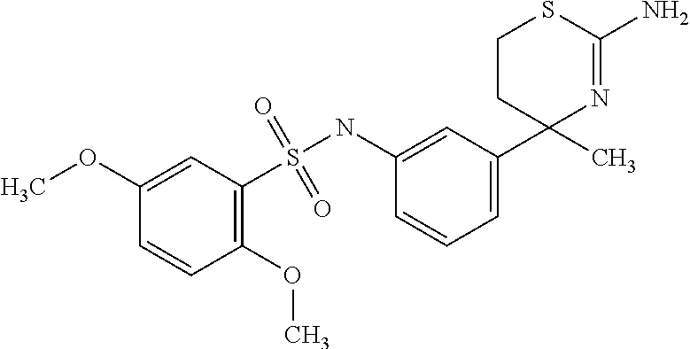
C1=CC=C(C2(C)N=C(N)SCC2)C=C1NS(C1=C(OC)C=CC(OC)=C1)(=O)=O
